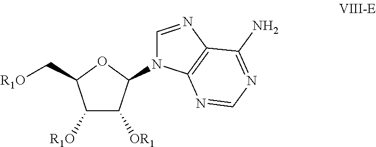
C1([R1O])C([OR1])C(N2C=NC3=C2N=CN=C3N)OC1C[R1O]
